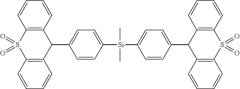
C12=C(C=CC=C1)C(C1=CC=C([Si](C3=CC=C(C4C5=C(C=CC=C5)S(=O)(=O)C5=C4C=CC=C5)C=C3)(C)C)C=C1)C1=C(S2(=O)=O)C=CC=C1
